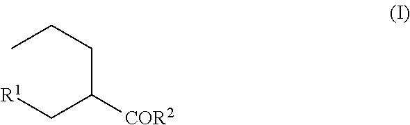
CCCC(C[R1])[COR2]
